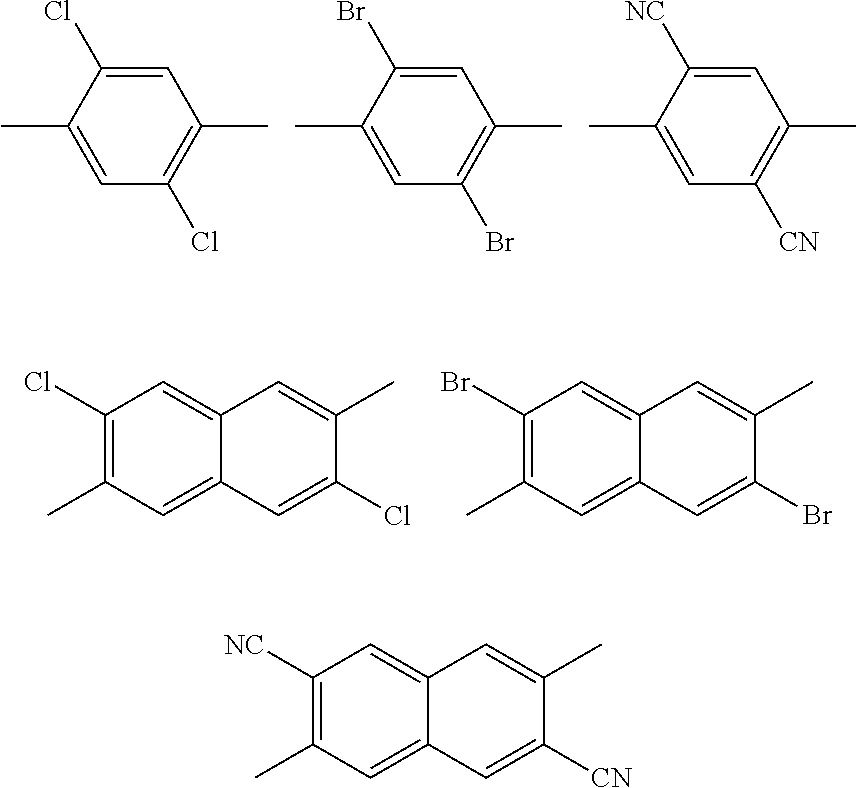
C1=C(Cl)C(C)=CC(Cl)=C1C.C1=C(Br)C(C)=CC(Br)=C1C.C1=C([NC])C(C)=CC([CN])=C1C.C1(Cl)=C(C)C=C2C(=C1)C=C(C)C(Cl)=C2.C1(Br)=C(C)C=C2C(=C1)C=C(C)C(Br)=C2.C1([NC])=C(C)C=C2C(=C1)C=C(C)C([CN])=C2
